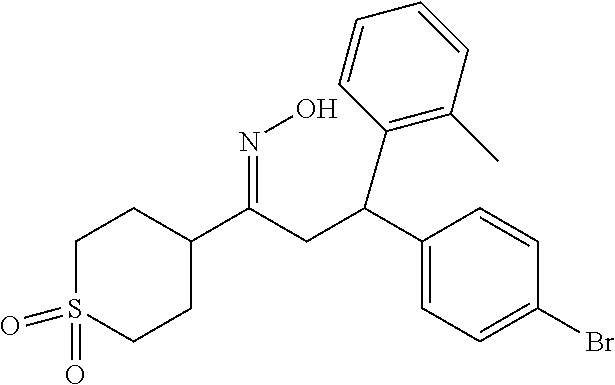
C1S(=O)(=O)CCC(C(CC(C2=C(C)C=CC=C2)C2=CC=C(Br)C=C2)=NO)C1
